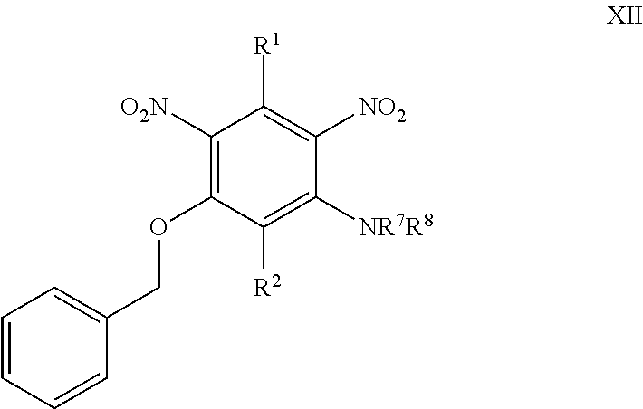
C1=CC=CC(COC2=C([O2N])C([R1])=C([NO2])C([NR7R8])=C2[R2])=C1
